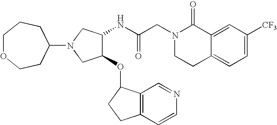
C12=CC([CF3])=CC=C1CCN(CC(NC1C(OC3C4=C(CC3)C=CN=C4)CN(C3CCOCCC3)C1)=O)C2=O
